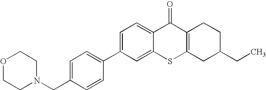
C1=C(C2=CC=C(CN3CCOCC3)C=C2)C=C2C(=C1)C(=O)C1=C(S2)CC(CC)CC1
